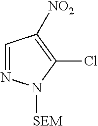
C1=NN([SEM])C(Cl)=C1[NO2]
